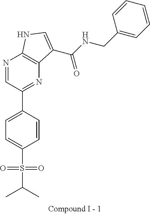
N1=CC(C2=CC=C(S(=O)(=O)C(C)C)C=C2)=NC2=C1NC=C2C(NCC1=CC=CC=C1)=O
